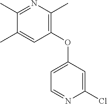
C1(C)=NC(C)=C(OC2=CC=NC(Cl)=C2)C=C1C
